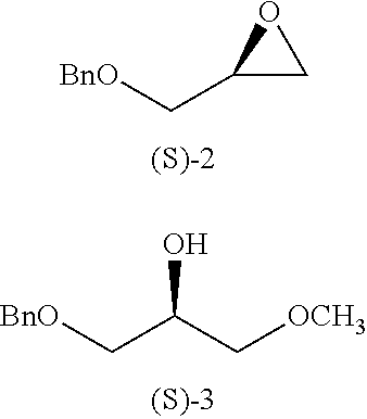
[BnO]CC1CO1.[BnO]CC(C[OCH3])O
